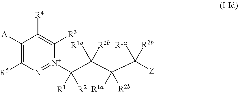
C1([A])=C([R5])N=[N+](C(C(C(C([Z])([R1a])[R2b])([R1a])[R2b])([R1a])[R2b])([R1])[R2])C([R3])=C1[R4]
